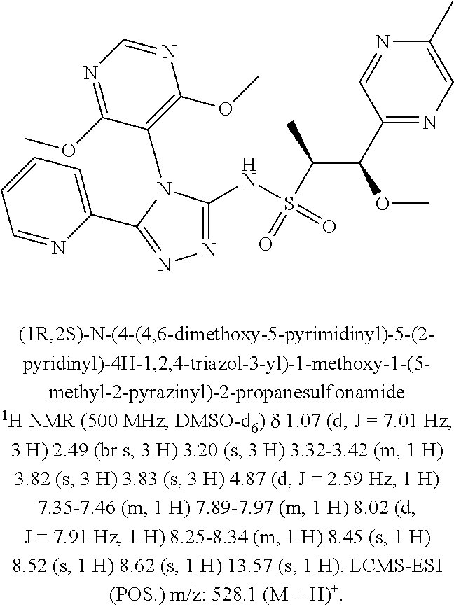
C1=NC(C2=NN=C(NS(=O)(C(C(OC)C3=NC=C(C)N=C3)C)=O)N2C2=C(OC)N=CN=C2OC)=CC=C1
